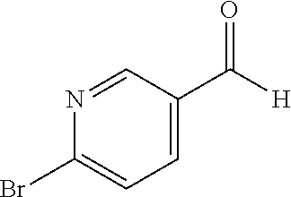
C1=NC(Br)=CC=C1C(=O)[H]
